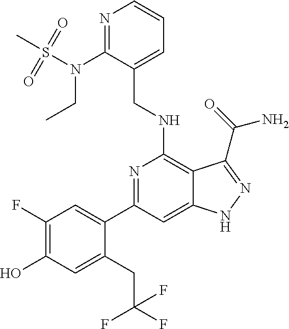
C1(C2=CC(F)=C(O)C=C2CC(F)(F)F)=NC(NCC2=CC=CN=C2N(CC)S(=O)(=O)C)=C2C(=C1)NN=C2C(N)=O
